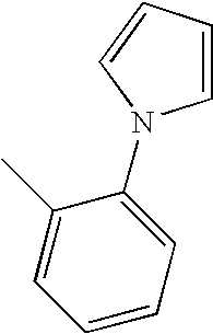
C1=CC=CN1C1=CC=CC=C1C
